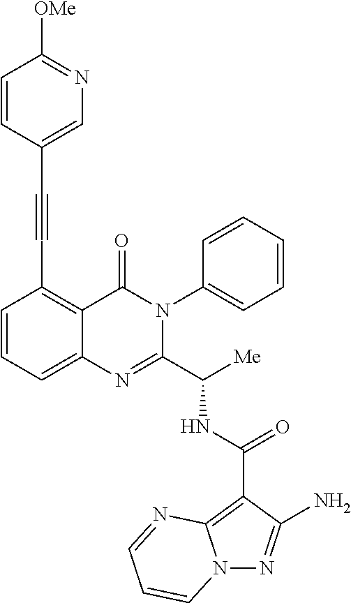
C1(C(NC(C2=NC3=CC=CC(C#CC4=CN=C([OMe])C=C4)=C3C(=O)N2C2=CC=CC=C2)[Me])=O)=C2N(N=C1N)C=CC=N2
